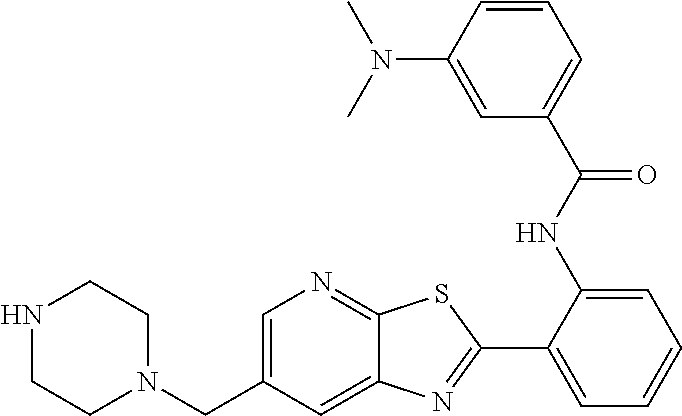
C1(NC(=O)C2=CC=CC(N(C)C)=C2)=CC=CC=C1C1=NC2=CC(CN3CCNCC3)=CN=C2S1
